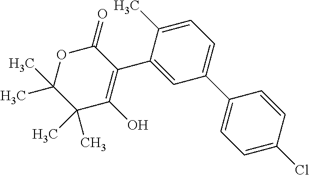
O1C(C)(C)C(C)(C)C(O)=C(C2=CC(C3=CC=C(Cl)C=C3)=CC=C2C)C1=O
